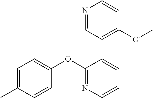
C1=C(C)C=CC(OC2=NC=CC=C2C2=C(OC)C=CN=C2)=C1
